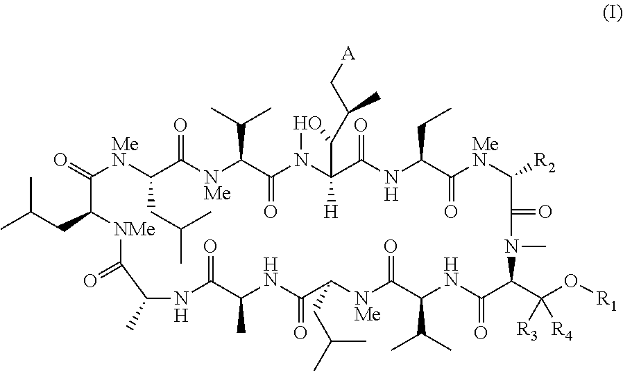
CC(C)CC1C(=O)[MeN]C(CC(C)C)C(=O)[NMe]C(C(C)C)C(=O)N2OC(C(C[A])C)C2([H])C(=O)NC(CC)C(=O)[MeN]C([R2])C(=O)N(C)C(C(O[R1])([R4])[R3])C(=O)NC(C(C)C)C(=O)[NMe]C(CC(C)C)C(=O)NC(C)C(=O)NC(C)C(=O)[NMe]1
